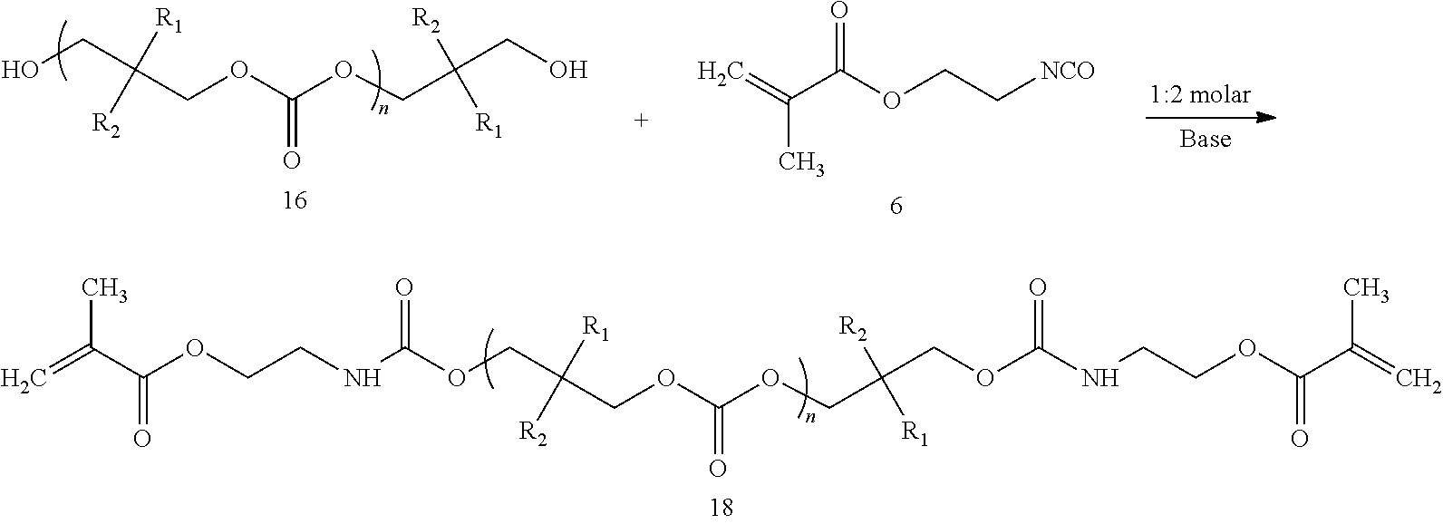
OCC(COC(OCC(CO)([R2])[R1])=O)([R1])[R2].CC(=C)C(OCC[NCO])=O.O(CC(COC(OCC(COC(NCCOC(C(=C)C)=O)=O)([R2])[R1])=O)([R1])[R2])C(NCCOC(C(=C)C)=O)=O
